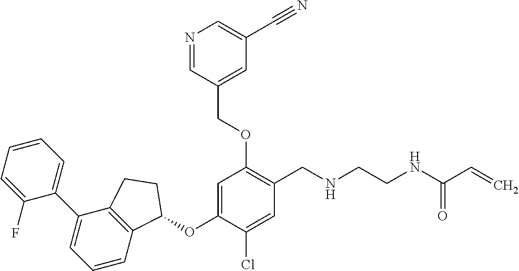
C1(F)=CC=CC=C1C1=CC=CC2=C1CCC2OC1=CC(OCC2=CC(C#N)=CN=C2)=C(CNCCNC(=O)C=C)C=C1Cl
